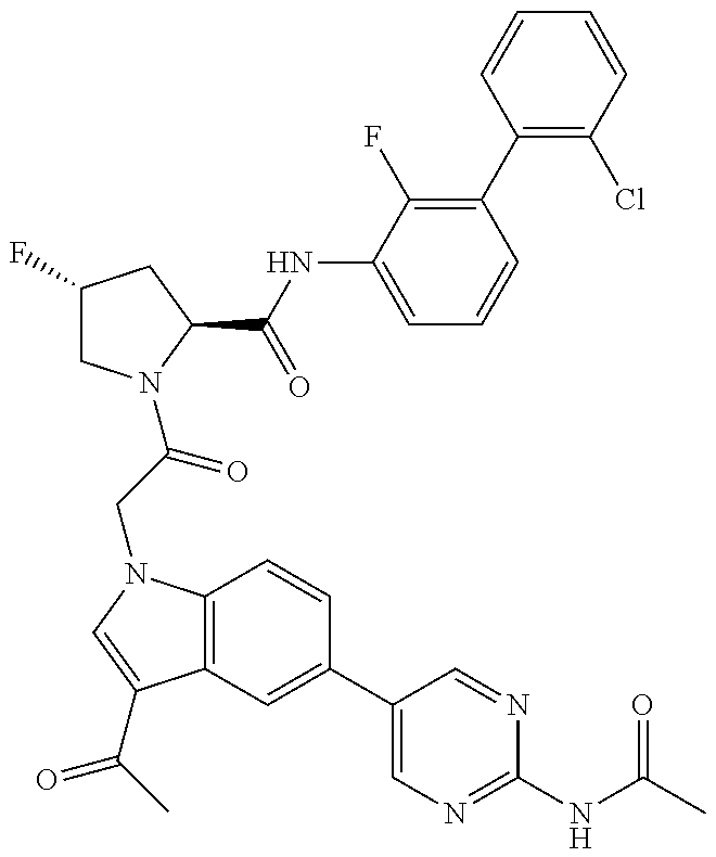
C1(F)CN(C(=O)CN2C3=C(C(C(=O)C)=C2)C=C(C2=CN=C(NC(=O)C)N=C2)C=C3)C(C(NC2=CC=CC(C3=C(Cl)C=CC=C3)=C2F)=O)C1
